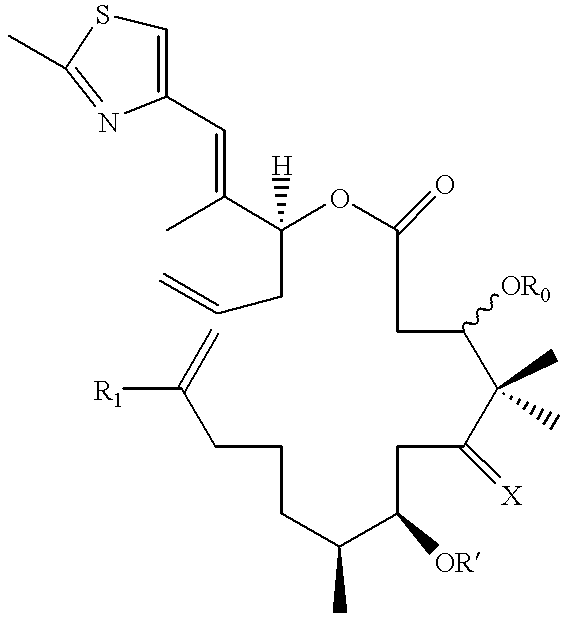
C1=C(C=C(C(CC=C)(OC(CC(C(C(CC(C(CCCC(=C)[R1])C)[OR])=[X])(C)C)[OR0])=O)[H])C)N=C(C)S1
